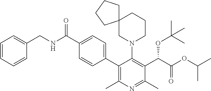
C1(C2=CC=C(C(NCC3=CC=CC=C3)=O)C=C2)=C(C)N=C(C)C(C(C(OC(C)C)=O)OC(C)(C)C)=C1N1CCCC2(C1)CCCC2
